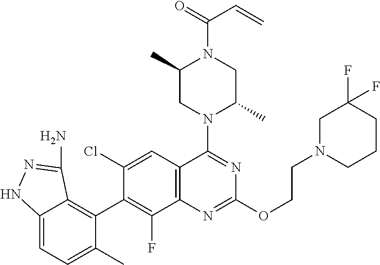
C12=CC=C(C)C(C3=C(F)C4=C(C=C3Cl)C(N3C(C)CN(C(=O)C=C)C(C)C3)=NC(OCCN3CCCC(F)(F)C3)=N4)=C1C(N)=NN2
